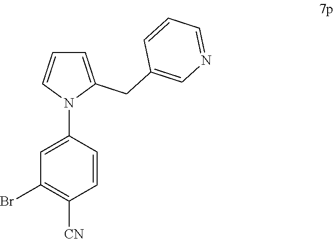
C1=C(CC2=CN=CC=C2)N(C2=CC(Br)=C([CN])C=C2)C=C1
